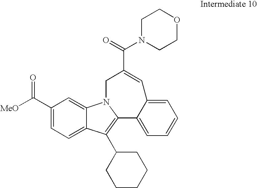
C1(C([MeO])=O)=CC=C2C(=C1)N1CC(C(=O)N3CCOCC3)=CC3=CC=CC=C3C1=C2C1CCCCC1
